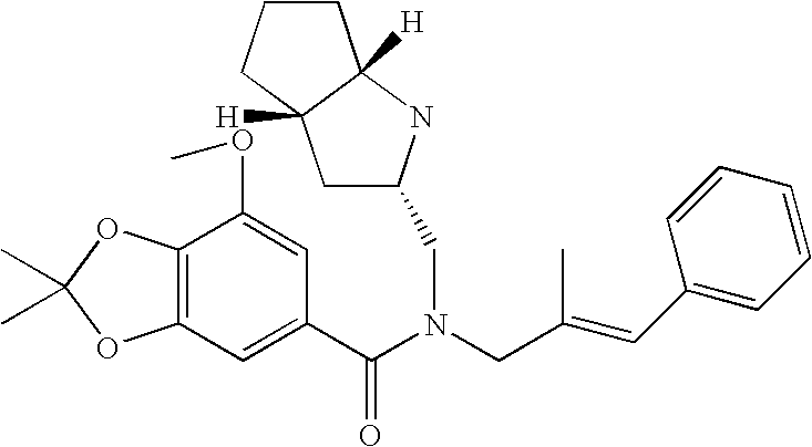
C12=C(OC(C)(C)O1)C(OC)=CC(C(N(CC(=CC1=CC=CC=C1)C)CC1CC3([H])C([H])(N1)CCC3)=O)=C2
